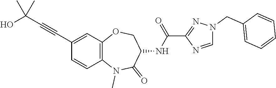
C1=CC2=C(C=C1C#CC(O)(C)C)OCC(NC(C1=NN(CC3=CC=CC=C3)C=N1)=O)C(=O)N2C
